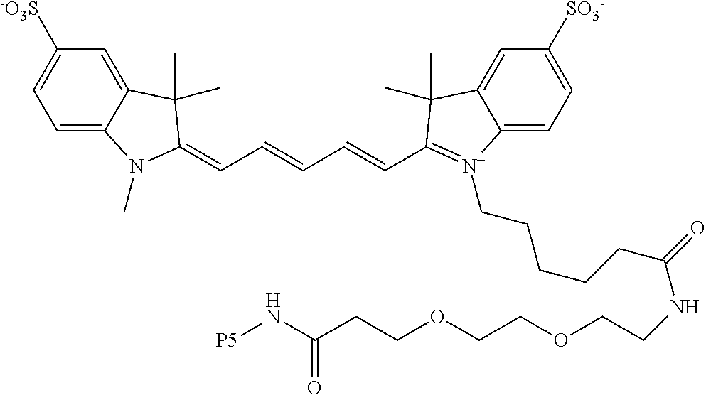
C1=C2C(=CC([-O3S])=C1)C(C)(C)C(=CC=CC=CC1=[N+](CCCCCC(=O)NCCOCCOCCC(N[P5])=O)C3=CC=C([SO3-])C=C3C1(C)C)N2C
